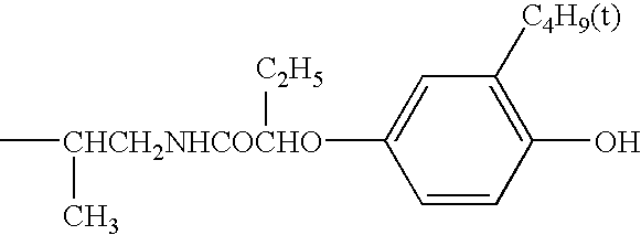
C[CHCH2NHCOCHO](C)([C2H5])C1=CC([C4H9(t)])=C(O)C=C1
